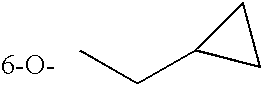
[6-O-].CCC1CC1
